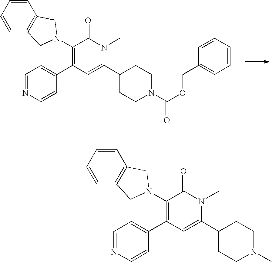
C1=NC=CC(C2=C(N3CC4=C(C=CC=C4)C3)C(=O)N(C)C(C3CCN(C(=O)OCC4=CC=CC=C4)CC3)=C2)=C1.C1=NC=CC(C2=C(N3CC4=C(C=CC=C4)C3)C(=O)N(C)C(C3CCN(C)CC3)=C2)=C1
